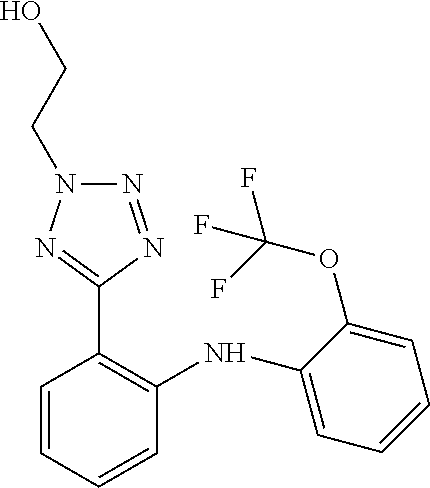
N(C1=C(C2=NN(CCO)N=N2)C=CC=C1)C1=CC=CC=C1OC(F)(F)F
